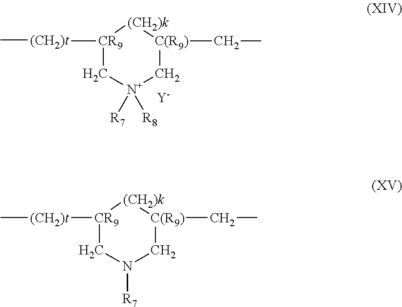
[Y].C[(CH2)t][CR9]1C[N+]([R7])([R8])C[C(R9)](CC)[(CH2)k]1.C[(CH2)t][CR9]1CN([R7])C[C(R9)](CC)[(CH2)k]1
